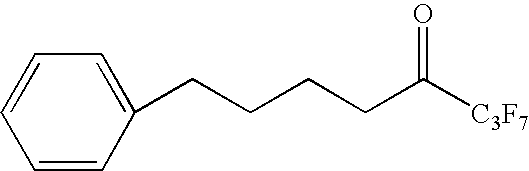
C1=C(CCCCC([C3F7])=O)C=CC=C1
